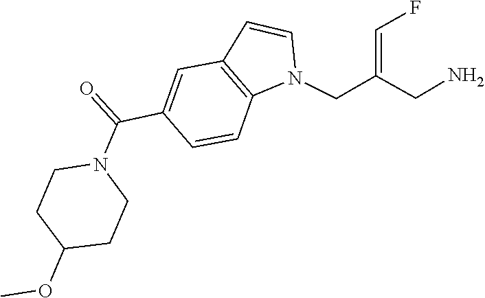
N1(C(C2=CC3=C(N(CC(=CF)CN)C=C3)C=C2)=O)CCC(OC)CC1
